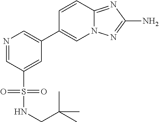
N1=CC(S(NCC(C)(C)C)(=O)=O)=CC(C2=CN3C(=NC(N)=N3)C=C2)=C1
